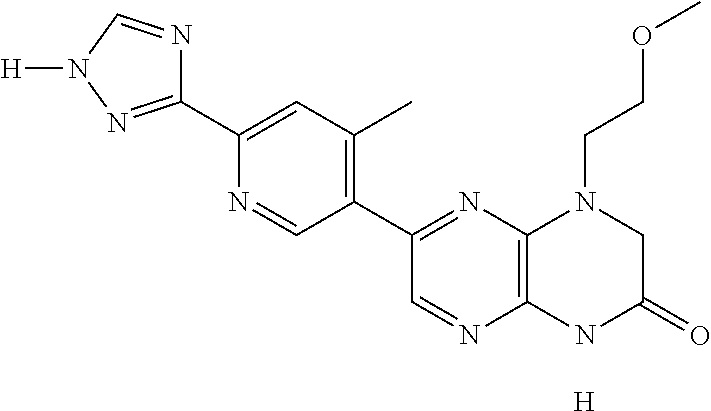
[H].C12=C(NC(=O)CN1CCOC)N=CC(C1=C(C)C=C(C3=NN([H])C=N3)N=C1)=N2
